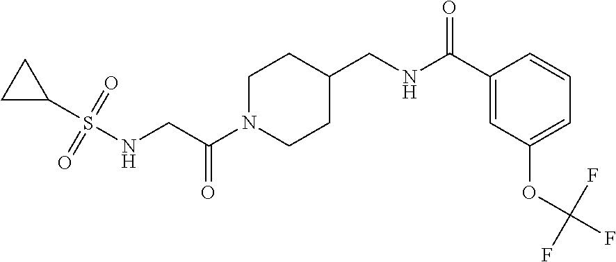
C(C(N1CCC(CNC(C2=CC(OC(F)(F)F)=CC=C2)=O)CC1)=O)NS(C1CC1)(=O)=O
